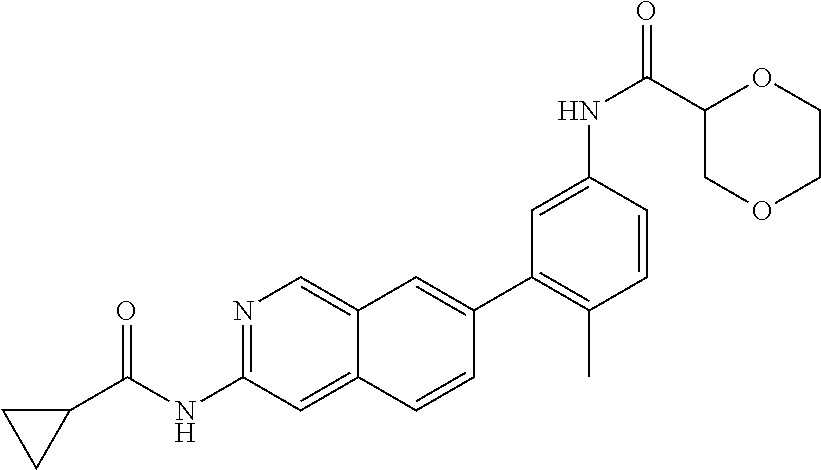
C1(C2=CC3=CN=C(NC(=O)C4CC4)C=C3C=C2)=C(C)C=CC(NC(C2COCCO2)=O)=C1
